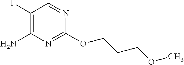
NC1=C(F)C=NC(OCCCOC)=N1
